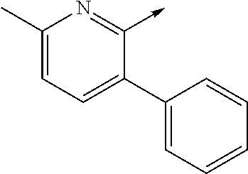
C1(C)=CC=C(C2=CC=CC=C2)C(->C)=N1
